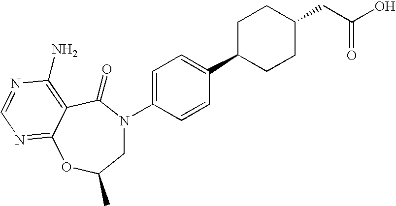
C1C(C2=CC=C(N3CC(C)OC4=NC=NC(N)=C4C3=O)C=C2)CCC(CC(O)=O)C1
